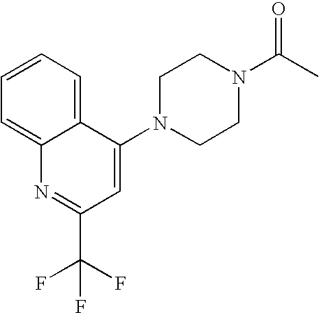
C1=CC=C2C(=C1)N=C(C(F)(F)F)C=C2N1CCN(C(C)=O)CC1
